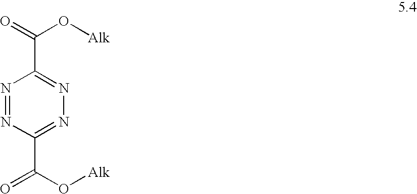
N1=NC(C(=O)O[Alk])=NN=C1C(=O)O[Alk]
